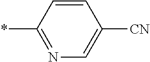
N1=C(*)C=CC([CN])=C1
